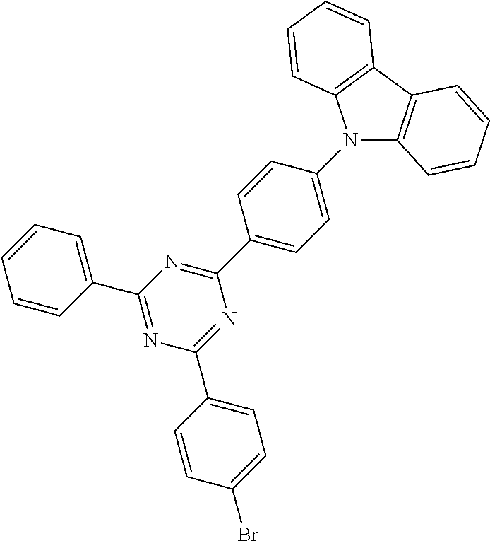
C1=CC=C(C2=NC(C3=CC=C(Br)C=C3)=NC(C3=CC=C(N4C5=C(C6=C4C=CC=C6)C=CC=C5)C=C3)=N2)C=C1
